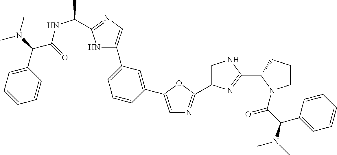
C1=C(C2=CC(C3=CN=C(C(C)NC(C(C4=CC=CC=C4)N(C)C)=O)N3)=CC=C2)OC(C2=CNC(C3N(C(C(N(C)C)C4=CC=CC=C4)=O)CCC3)=N2)=N1
